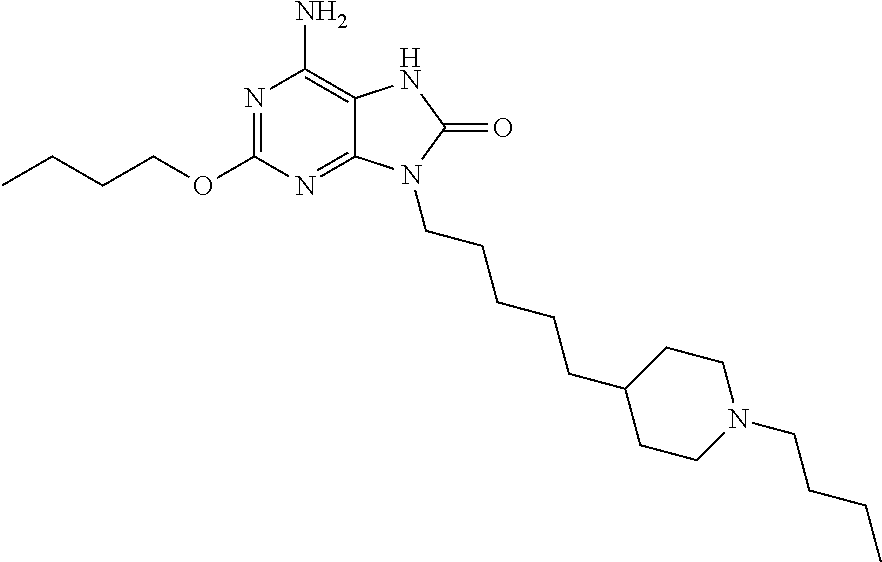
N1=C(OCCCC)N=C2C(=C1N)NC(=O)N2CCCCCC1CCN(CCCC)CC1
